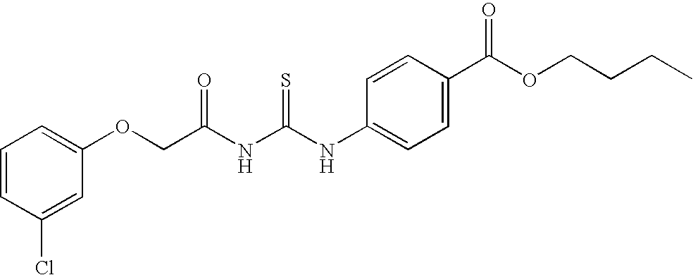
C(C(NC(NC1=CC=C(C(OCCCC)=O)C=C1)=S)=O)OC1=CC=CC(Cl)=C1
